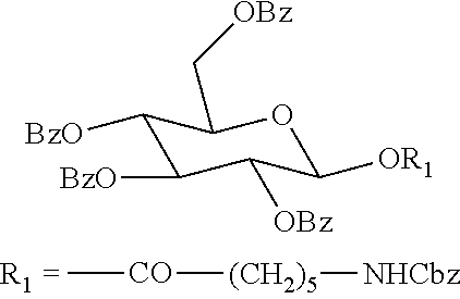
C[CO][(CH2)5][NHCbz].C1([BzO])C([BzO])C([OBz])C([OR1])OC1C[OBz]
